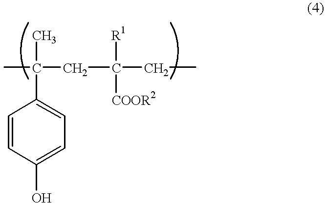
[COOR2]C([R1])(CC)CC(C)(C)C1=CC=C(O)C=C1
